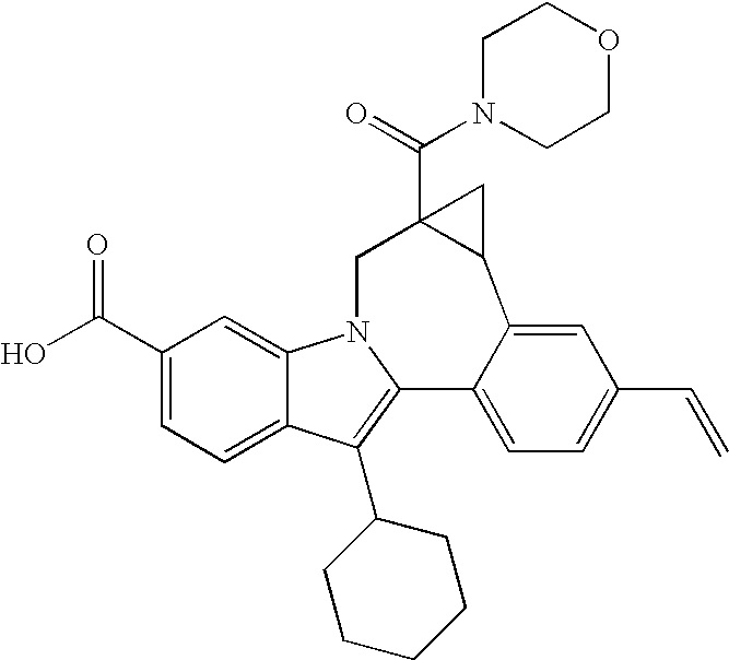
N1(C(=O)C23C(C4=CC(C=C)=CC=C4C4=C(C5CCCCC5)C5=CC=C(C(=O)O)C=C5N4C2)C3)CCOCC1
